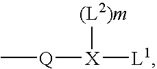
C[Q][X]([(L2)m])[L1]
